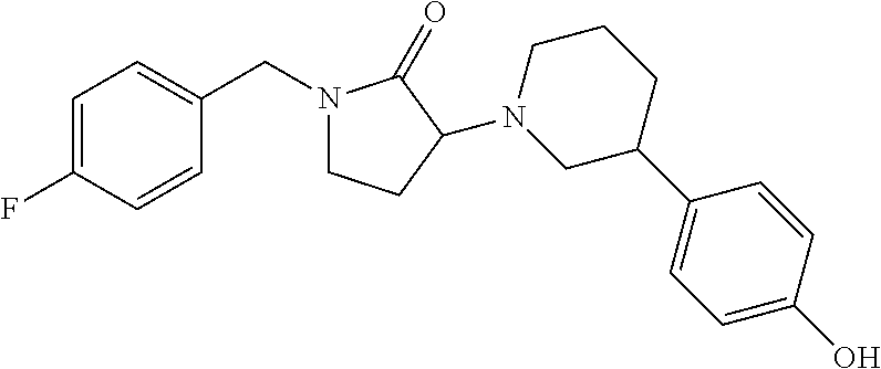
C1CCN(C2CCN(CC3=CC=C(F)C=C3)C2=O)CC1C1=CC=C(O)C=C1
